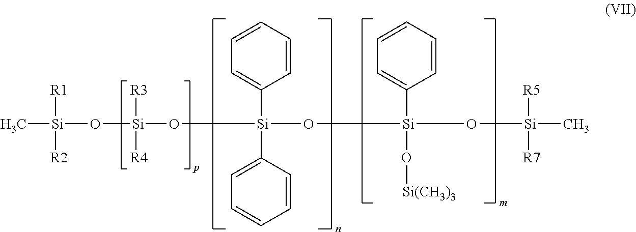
C[Si]([R1])([R2])O[Si]([R3])([R4])O[Si](O[Si](O[Si(CH3)3])(C1=CC=CC=C1)O[Si](C)([R5])[R7])(C1=CC=CC=C1)C1=CC=CC=C1
